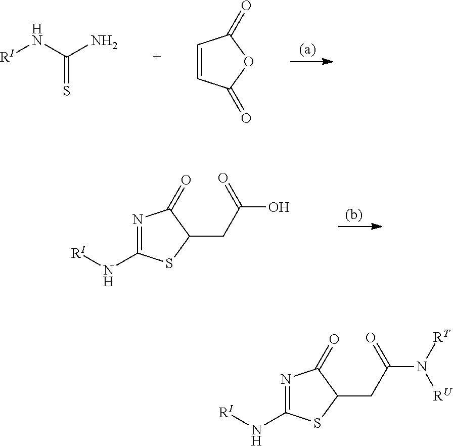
[RI]NC(N)=S.C1=CC(=O)OC1=O.N1=C(N[RI])SC(CC(O)=O)C1=O.N1=C(N[RI])SC(CC(N([RT])[RU])=O)C1=O
